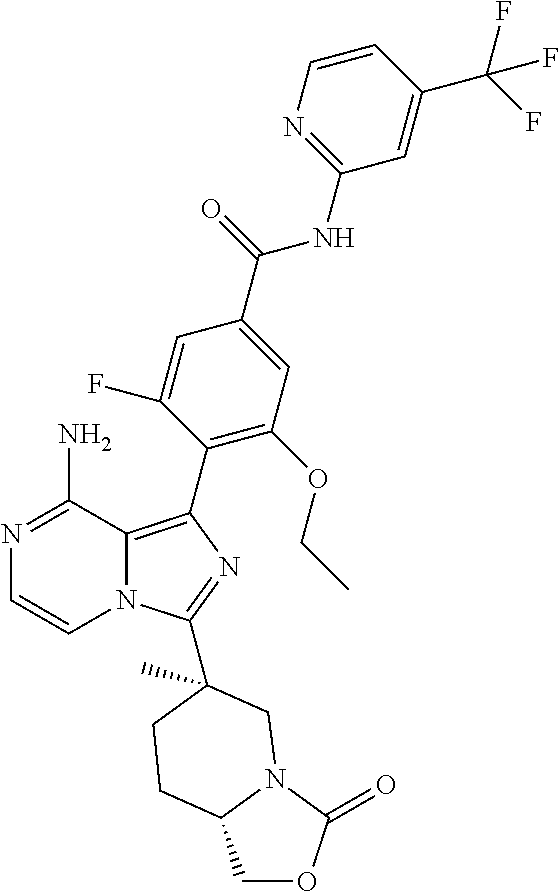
N1=C(N)C2=C(C3=C(OCC)C=C(C(=O)NC4=NC=CC(C(F)(F)F)=C4)C=C3F)N=C(C3(C)CN4C(=O)OCC4CC3)N2C=C1
